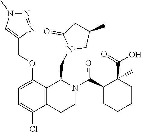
C1(C)CN(CC2C3=C(C(Cl)=CC=C3OCC3=CN(C)N=N3)CCN2C(C2CCCCC2(C(=O)O)C)=O)C(=O)C1
